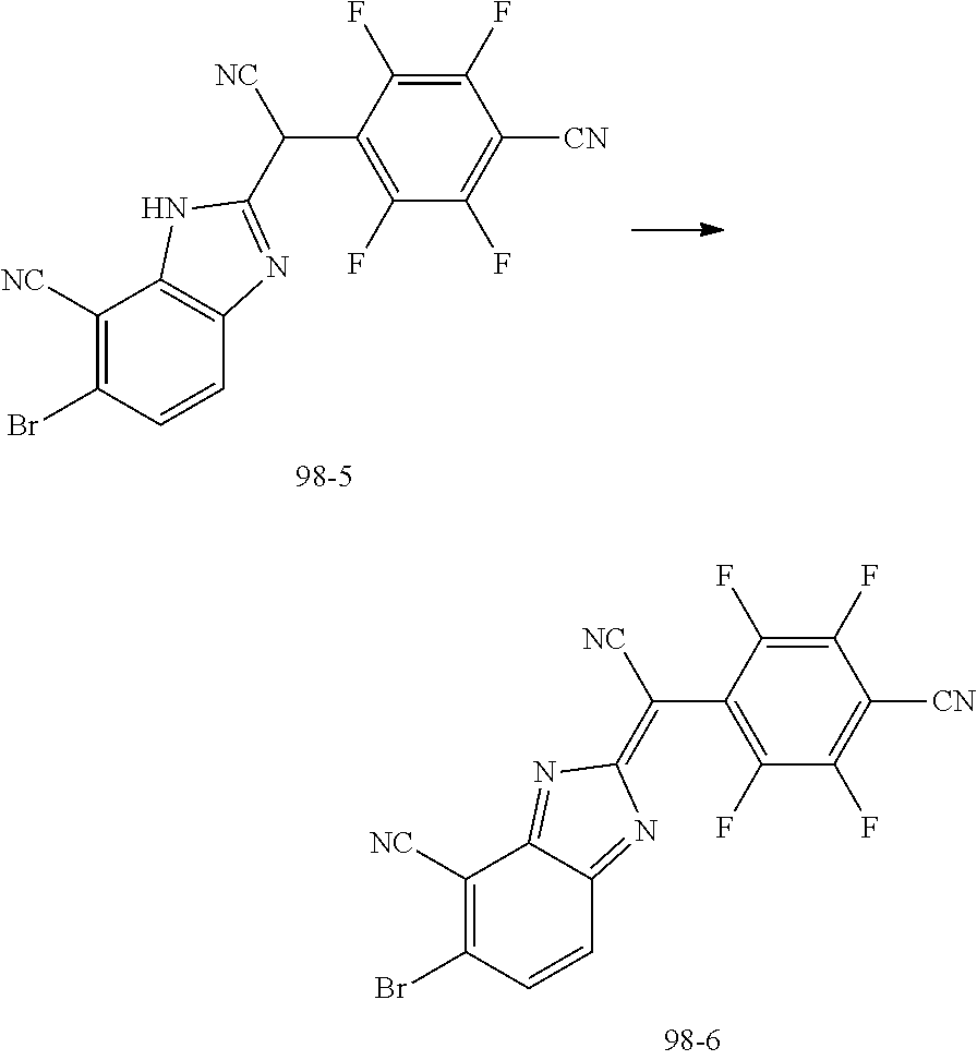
C1(F)=C(C(C2=NC3=C(N2)C([NC])=C(Br)C=C3)[NC])C(F)=C(F)C([CN])=C1F.C1(F)=C(C(=C2N=C3C(=N2)C=CC(Br)=C3[NC])[NC])C(F)=C(F)C([CN])=C1F
